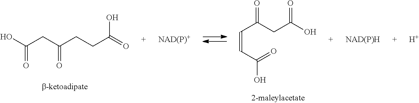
C(=CC(=O)O)C(CC(=O)O)=O.OC(=O)CC(=O)CCC(O)=O.[H]
